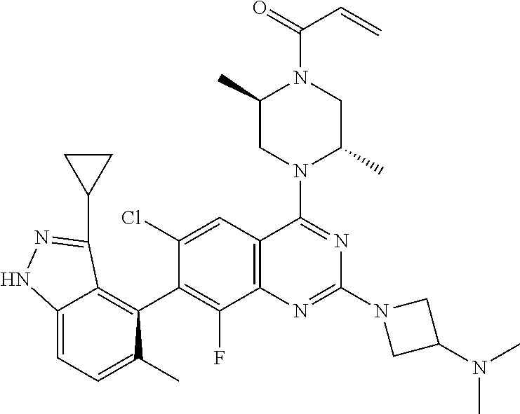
C12=CC=C(C)C(C3=C(F)C4=C(C=C3Cl)C(N3C(C)CN(C(=O)C=C)C(C)C3)=NC(N3CC(N(C)C)C3)=N4)=C1C(C1CC1)=NN2
